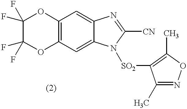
C12=C(C=C3C(=C1)N=C([CN])N3[SO2]C1=C(C)ON=C1C)OC(F)(F)C(F)(F)O2
